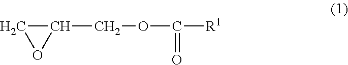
C1C(COC([R1])=O)O1
